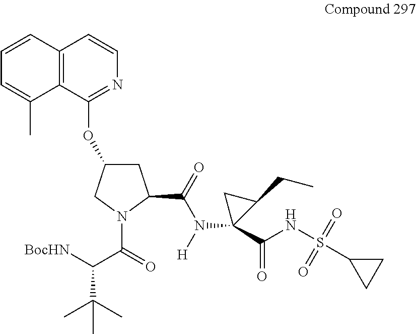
[BocHN]C(C(=O)N1C(C(=O)N([H])C2(C(NS(C3CC3)(=O)=O)=O)C(CC)C2)CC(OC2=NC=CC3=C2C(C)=CC=C3)C1)C(C)(C)C
